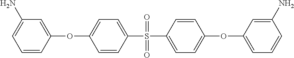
C1(N)=CC=CC(OC2=CC=C(S(=O)(=O)C3=CC=C(OC4=CC=CC(N)=C4)C=C3)C=C2)=C1
